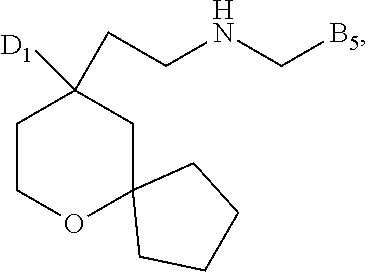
C1COC2(CC1([D1])CCNC[B5])CCCC2
